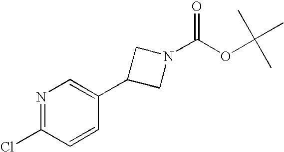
N1=C(Cl)C=CC(C2CN(C(OC(C)(C)C)=O)C2)=C1
